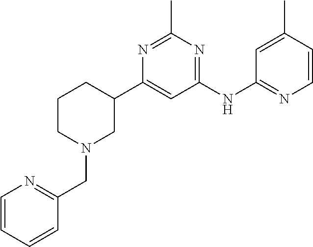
C1(NC2=NC=CC(C)=C2)=NC(C)=NC(C2CCCN(CC3=NC=CC=C3)C2)=C1
